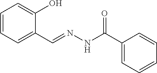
C1=CC=C(C=NNC(C2=CC=CC=C2)=O)C(O)=C1
